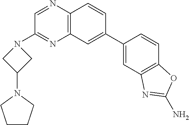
C1(C2=CC3=C(C=C2)N=CC(N2CC(N4CCCC4)C2)=N3)=CC2=C(C=C1)OC(N)=N2
